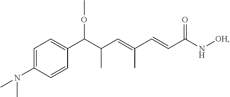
C1=C(N(C)C)C=CC(C(C(C=C(C=CC(=O)N[OH])C)C)OC)=C1
